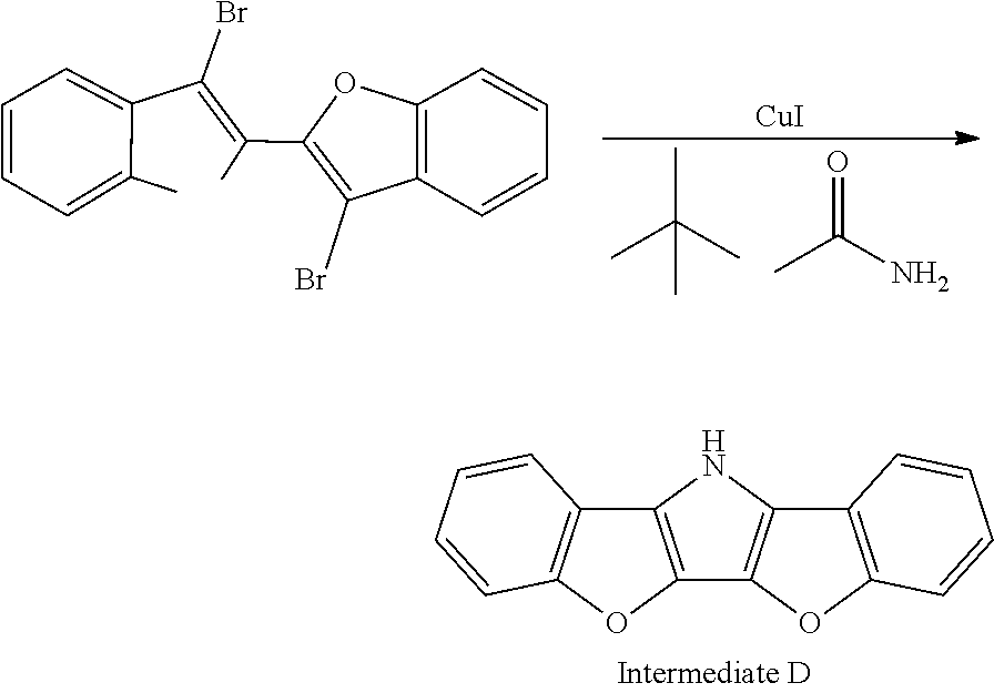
C12=C(OC3=C1C=CC=C3)C1=C(N2)C2=C(O1)C=CC=C2.CC(C)(C)C.O=C(N)C.[CuI].C1(C)=CC=CC=C1C(Br)=C(C1=C(Br)C2=C(O1)C=CC=C2)C
